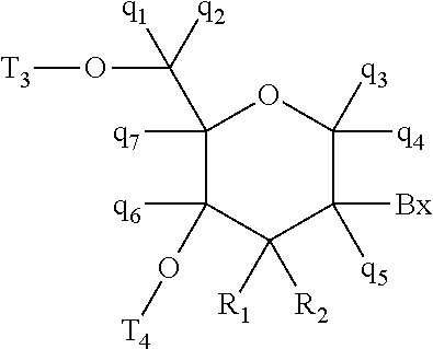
C1([q7])(C([q2])([q1])O[T3])C(O[T4])([q6])C([R2])([R1])C([q5])([Bx])C([q3])([q4])O1
